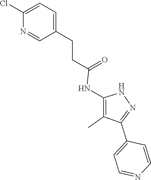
N1C(NC(CCC2=CC=C(Cl)N=C2)=O)=C(C)C(C2=CC=NC=C2)=N1
